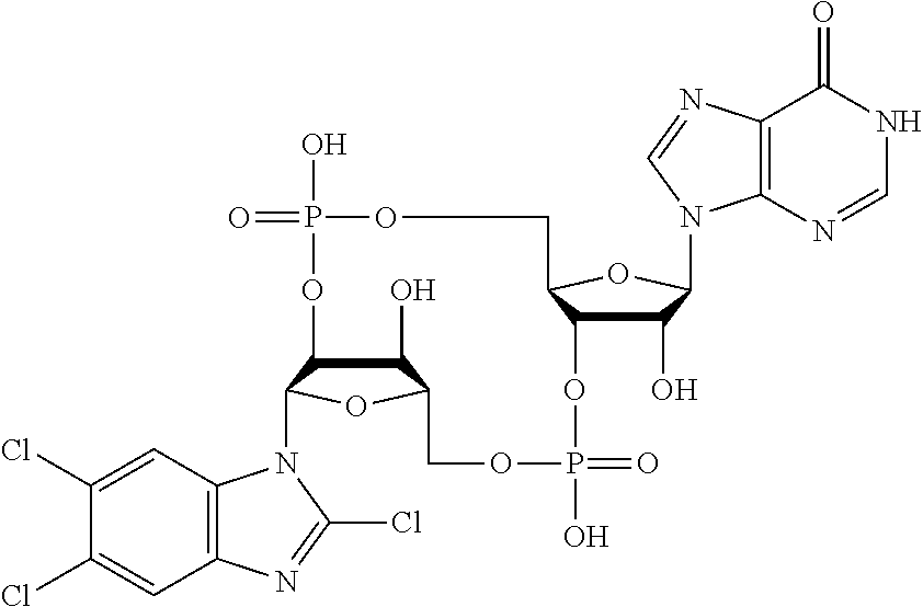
C1(O)C2C(N3C4=C(C=C(Cl)C(Cl)=C4)N=C3Cl)OC1COP(O)(=O)OC1C(O)C(N3C4=C(C(=O)NC=N4)N=C3)OC1COP(O)(=O)O2
